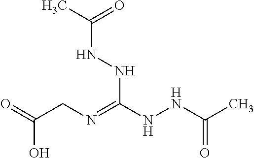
O=C(CN=C(NNC(C)=O)NNC(C)=O)O
